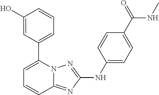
C1(O)=CC(C2=CC=CC3=NC(NC4=CC=C(C(=O)NC)C=C4)=NN23)=CC=C1
